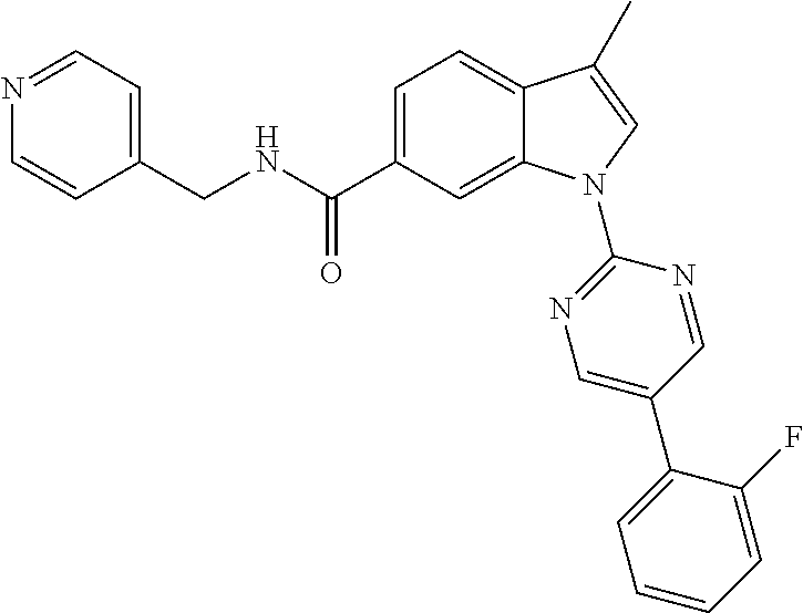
C1(CNC(C2=CC=C3C(=C2)N(C2=NC=C(C4=CC=CC=C4F)C=N2)C=C3C)=O)=CC=NC=C1
